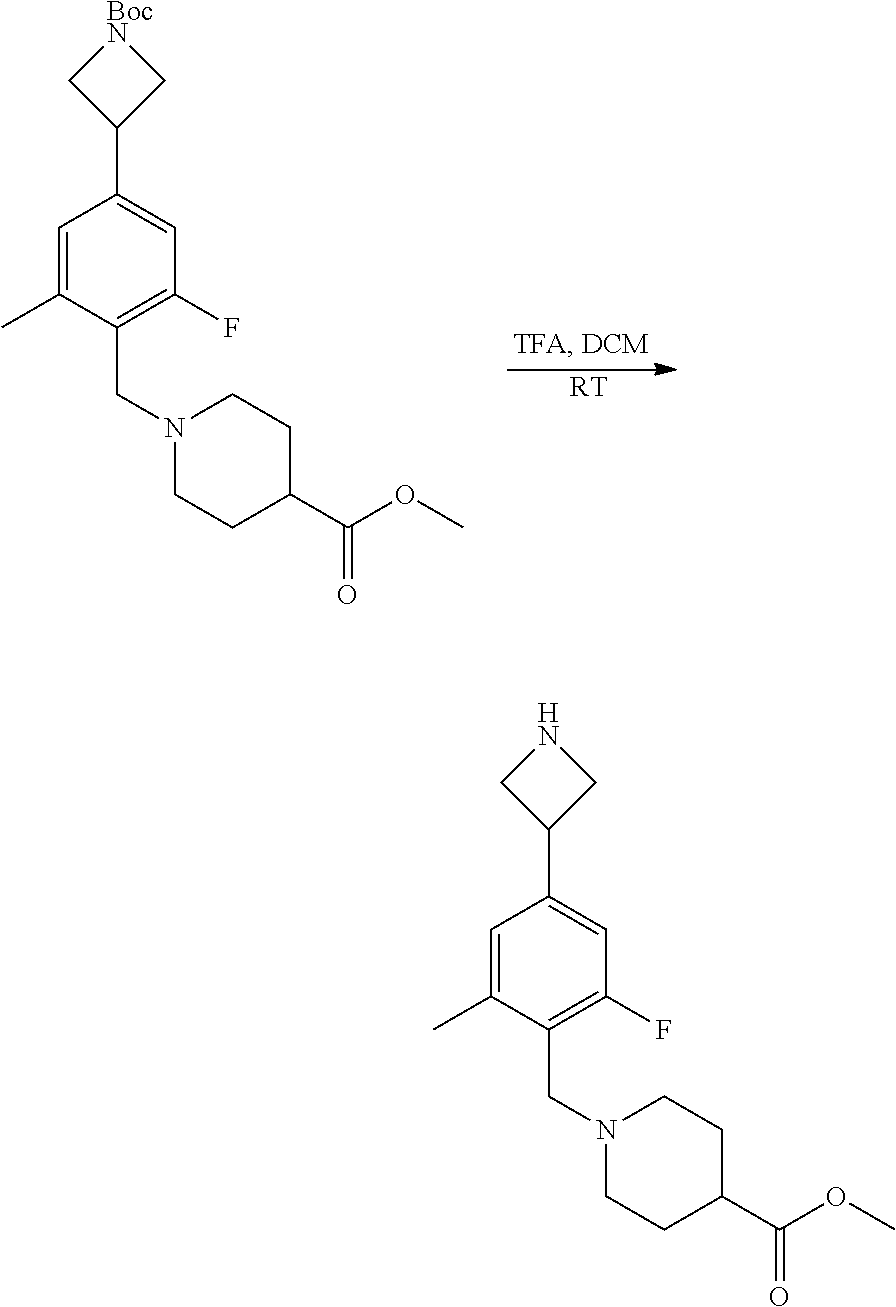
[RT].C1=C(C)C(CN2CCC(C(OC)=O)CC2)=C(F)C=C1C1C[BocN]C1.C1=C(C)C(CN2CCC(C(OC)=O)CC2)=C(F)C=C1C1CNC1
